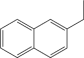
C1=CC=C2C(=C1)C=C(CC)C=C2
